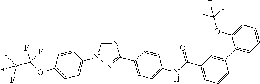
N1=CN(C2=CC=C(OC(F)(F)C(F)(F)F)C=C2)N=C1C1=CC=C(NC(C2=CC=CC(C3=CC=CC=C3OC(F)(F)F)=C2)=O)C=C1
